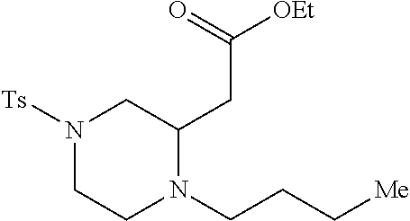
N1([Ts])CCN(CCC[Me])C(CC([OEt])=O)C1
